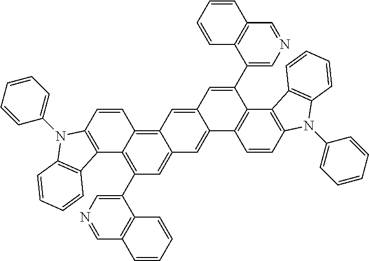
C12=C(C=CC3=C4C(=CC(C5=CN=CC6=C5C=CC=C6)=C13)C=C1C(=C4)C=C(C3=CN=CC4=C3C=CC=C4)C3=C1C=CC1=C3C3=C(N1C1=CC=CC=C1)C=CC=C3)N(C1=CC=CC=C1)C1=C2C=CC=C1
